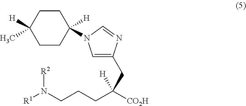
C1CC([H])(N2C=C(CC(CCCN([R1])[R2])([CO2H])[H])N=C2)CCC1([H])C
